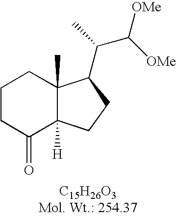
C1CC(=O)C2([H])C(C)(C1)C(C(C([OMe])[OMe])C)CC2
